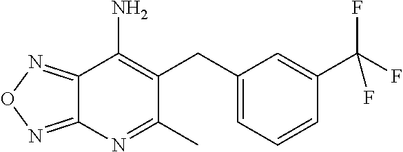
C12=NON=C1N=C(C)C(CC1=CC=CC(C(F)(F)F)=C1)=C2N
